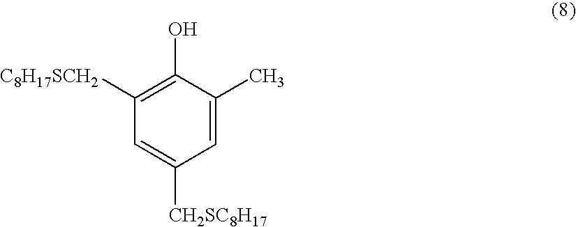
C1=C([CH2SC8H17])C=C(C)C(O)=C1[C8H17SCH2]
